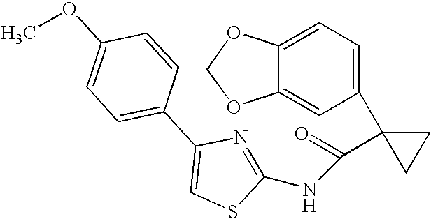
N1=C(NC(=O)C2(C3=CC=C4C(=C3)OCO4)CC2)SC=C1C1=CC=C(OC)C=C1
